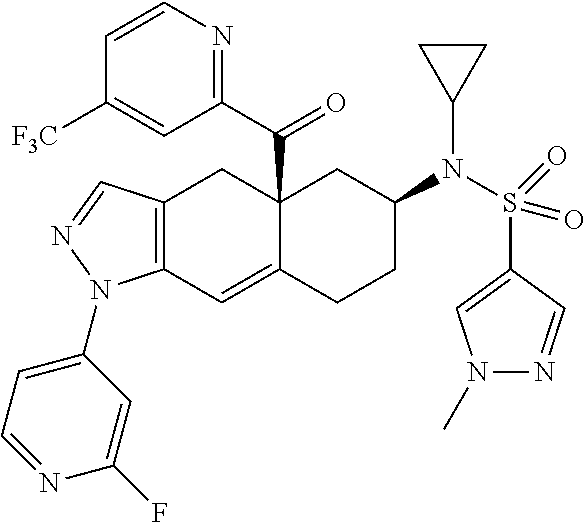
C12(C(C3=NC=CC([F3C])=C3)=O)C(=CC3=C(C1)C=NN3C1=CC=NC(F)=C1)CCC(N(S(C1=CN(C)N=C1)(=O)=O)C1CC1)C2
